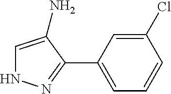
C1=C(N)C(C2=CC=CC(Cl)=C2)=NN1
